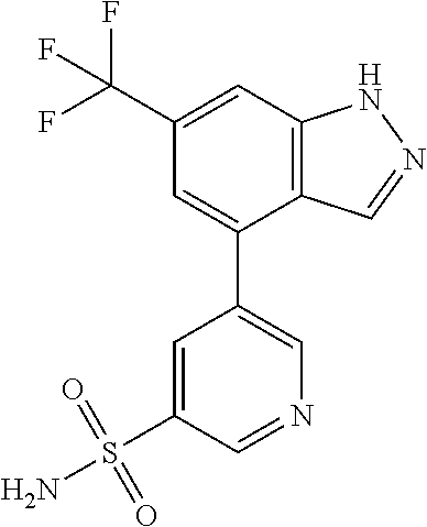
C12=C(C=C(C(F)(F)F)C=C1C1=CN=CC(S(N)(=O)=O)=C1)NN=C2
